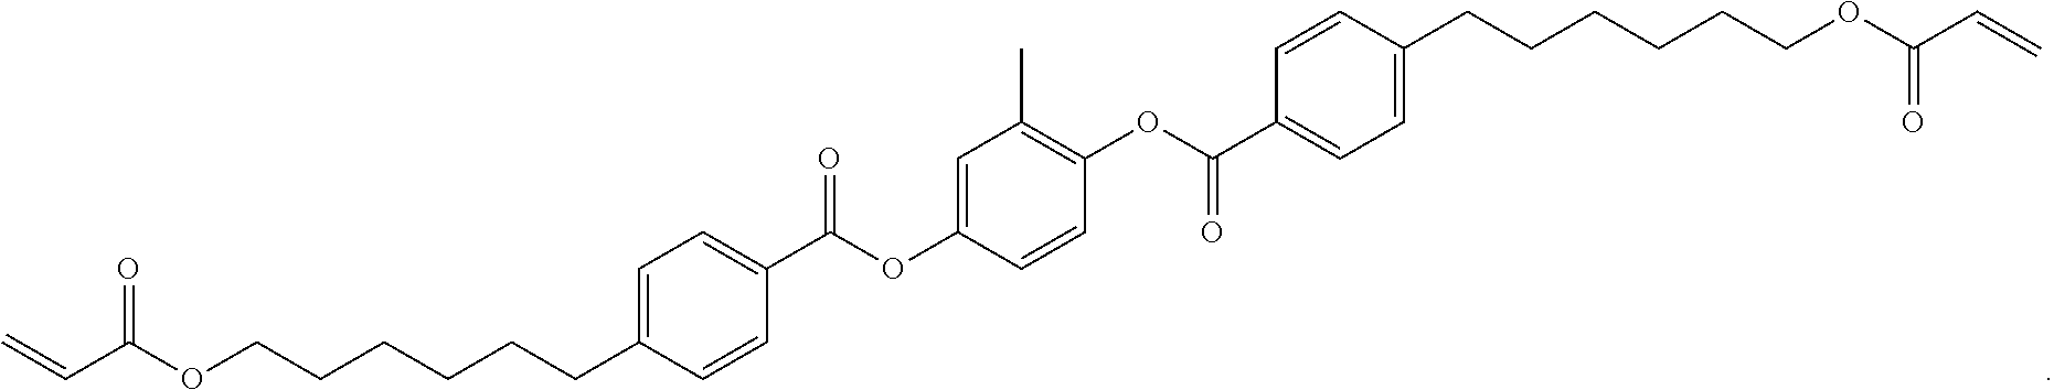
C1=C(CCCCCCOC(C=C)=O)C=CC(C(=O)OC2=CC(C)=C(OC(=O)C3=CC=C(CCCCCCOC(C=C)=O)C=C3)C=C2)=C1
